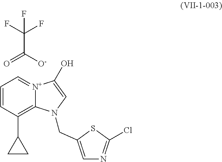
C1=CC(C2CC2)=C2[N+](=C1)C(O)=CN2CC1=CN=C(Cl)S1.C(C([O-])=O)(F)(F)F
